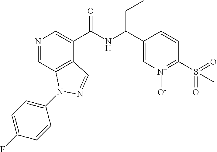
N1=CC2=C(C(C(NC(C3=C[N+]([O-])=C(S(C)(=O)=O)C=C3)CC)=O)=C1)C=NN2C1=CC=C(F)C=C1
